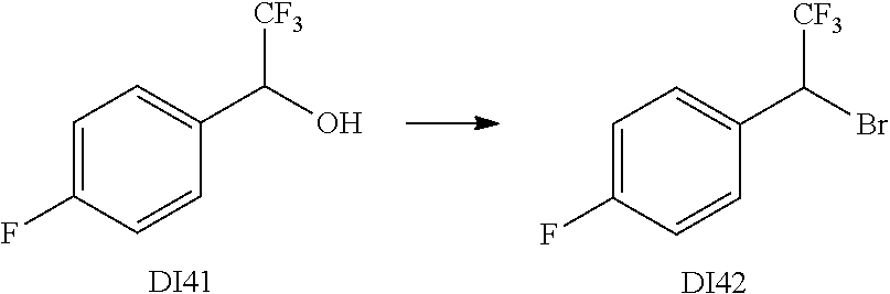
C1=C(F)C=CC(C(Br)[CF3])=C1.[DI42].C1=C(F)C=CC(C(O)[CF3])=C1.[DI41]
